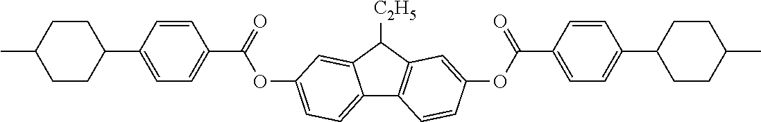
C12=CC=C(OC(C3=CC=C(C4CCC(C)CC4)C=C3)=O)C=C1C([C2H5])C1=C2C=CC(OC(C2=CC=C(C3CCC(C)CC3)C=C2)=O)=C1
